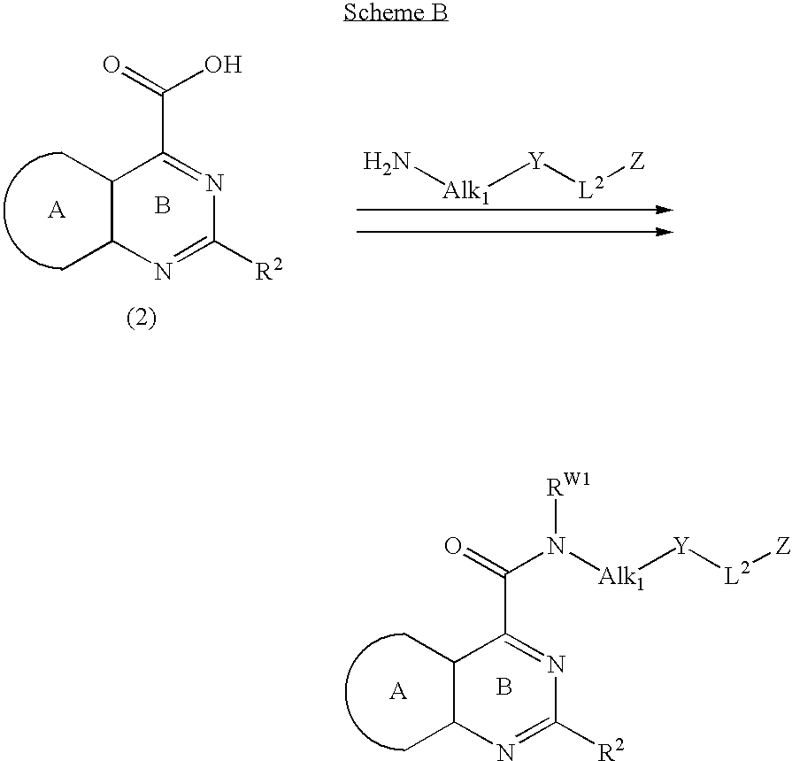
C1(C)C(C)N=C([R2])N=C1C(=O)N([Alk1][Y][L2][Z])[RW1].B.[A].C1(C)C(C)N=C([R2])N=C1C(=O)O.B.[A].[Alk1]([Y][L2][Z])N
